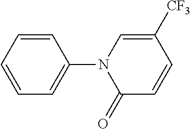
C1=CC=CC(N2C(=O)C=CC([CF3])=C2)=C1
